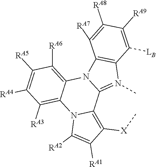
C1([RA5])=C([RA4])C([RA3])=C2C(=C1[RA6])N1C(=N(C)C3=C1C([RA7])=C([RA8])C([RA9])=C3[LB])C1=C([X]C)C([RA1])=C([RA2])N21
